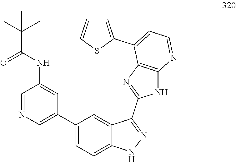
C1=NC=C(C2=CC=C3C(=C2)C(C2=NC4=C(N2)N=CC=C4C2=CC=CS2)=NN3)C=C1NC(C(C)(C)C)=O
